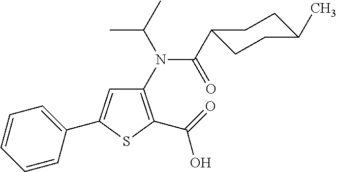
C1(N(C(=O)C2CCC(C)CC2)C(C)C)=C(C(=O)O)SC(C2=CC=CC=C2)=C1
